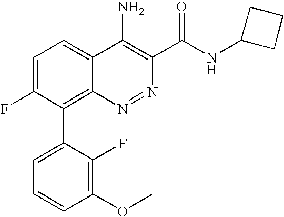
C1=C(F)C(C2=CC=CC(OC)=C2F)=C2C(=C1)C(N)=C(C(NC1CCC1)=O)N=N2
